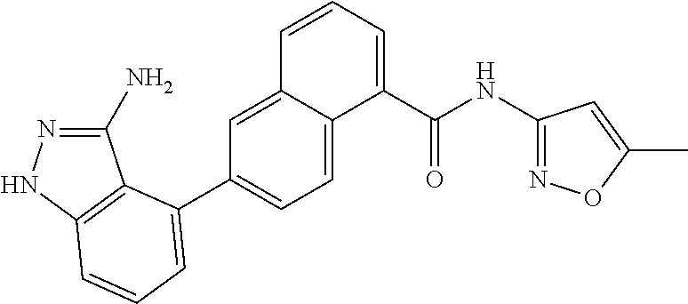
C1(N)=NNC2=C1C(C1=CC=C3C(=C1)C=CC=C3C(NC1=NOC(C)=C1)=O)=CC=C2
